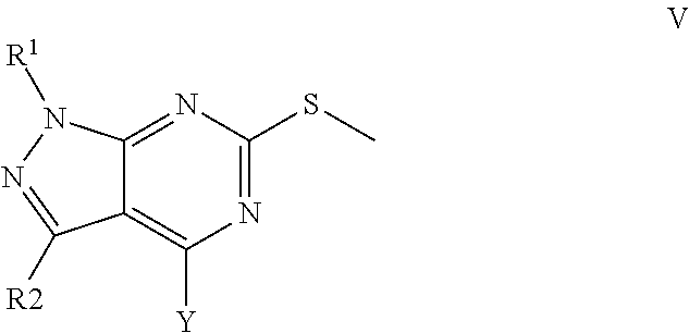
N1=C(SC)N=C2C(=C1[Y])C([R2])=NN2[R1]
